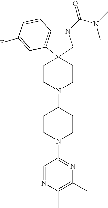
C12(CCN(C3CCN(C4=NC(C)=C(C)N=C4)CC3)CC1)C1=C(N(C(N(C)C)=O)C2)C=CC(F)=C1
